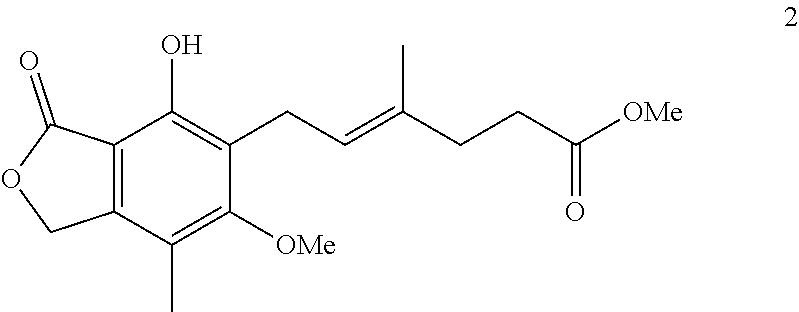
O1CC2=C(C1=O)C(O)=C(CC=C(CCC([OMe])=O)C)C([OMe])=C2C
